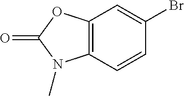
C12=C(C=CC(Br)=C1)N(C)C(=O)O2
